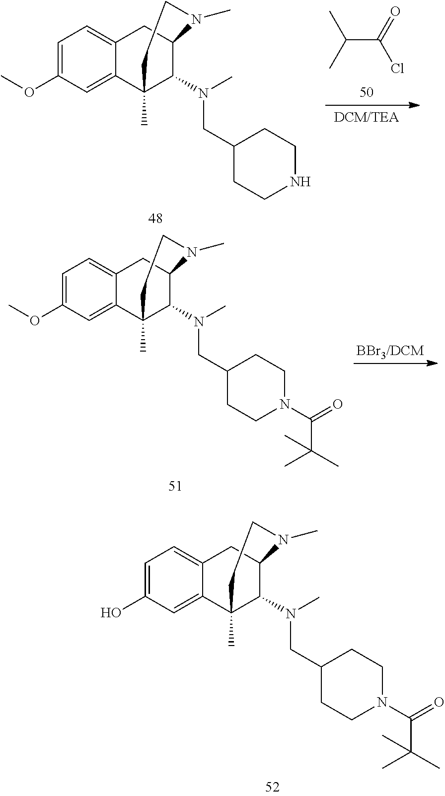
C12=CC=C(OC)C=C1C1(C)C(N(CC3CCNCC3)C)C(C2)N(C)CC1.C(C(Cl)=O)(C)C.C12=CC=C(O)C=C1C1(C)C(N(CC3CCN(C(C(C)(C)C)=O)CC3)C)C(C2)N(C)CC1.C12=CC=C(OC)C=C1C1(C)C(N(CC3CCN(C(C(C)(C)C)=O)CC3)C)C(C2)N(C)CC1
